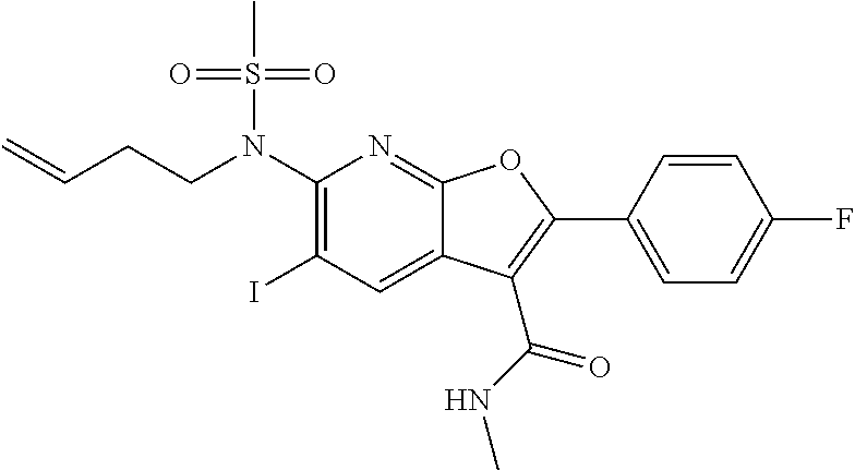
C1(N(CCC=C)S(C)(=O)=O)=C(I)C=C2C(=N1)OC(C1=CC=C(F)C=C1)=C2C(NC)=O
